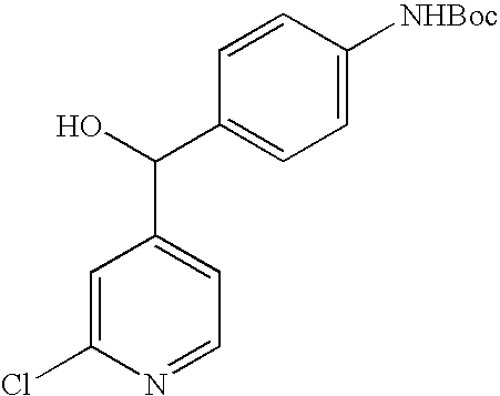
C1(Cl)=CC(C(C2=CC=C([NHBoc])C=C2)O)=CC=N1
